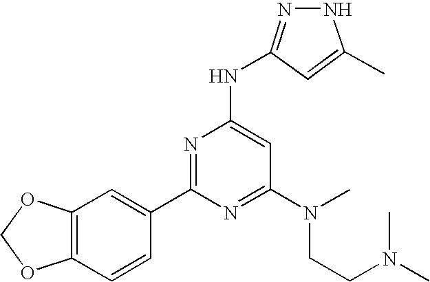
C12=C(C=CC(C3=NC(NC4=NNC(C)=C4)=CC(N(CCN(C)C)C)=N3)=C1)OCO2
